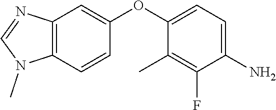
N1=CN(C)C2=C1C=C(OC1=CC=C(N)C(F)=C1C)C=C2
